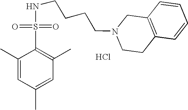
Cl.N(CCCCN1CCC2=C(C1)C=CC=C2)S(C1=C(C)C=C(C)C=C1C)(=O)=O
